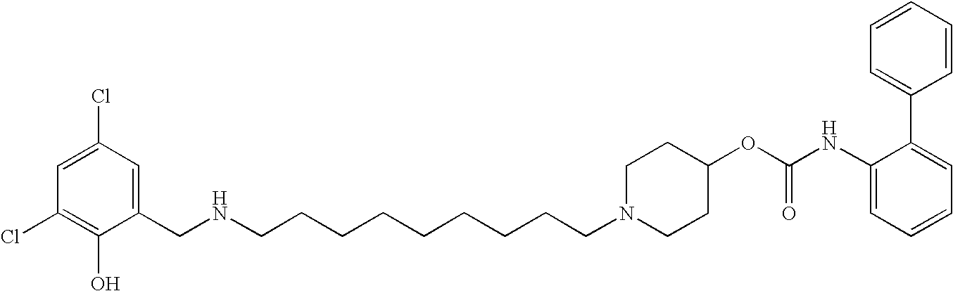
C1(CNCCCCCCCCCN2CCC(OC(NC3=CC=CC=C3C3=CC=CC=C3)=O)CC2)=CC(Cl)=CC(Cl)=C1O
